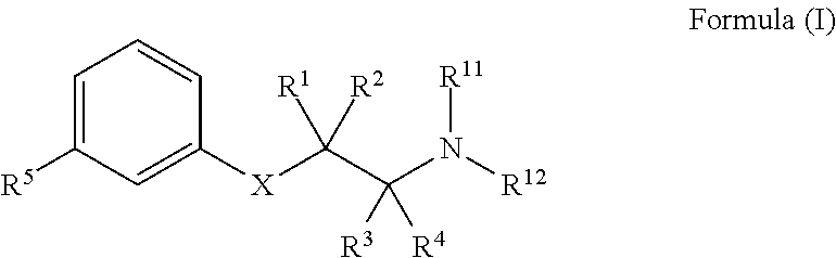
C1([R5])=CC=CC([X]C(C(N([R12])[R11])([R4])[R3])([R1])[R2])=C1
